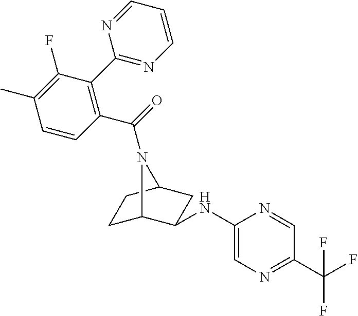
C1(NC2C3CCC(C2)N3C(=O)C2=C(C3=NC=CC=N3)C(F)=C(C)C=C2)=CN=C(C(F)(F)F)C=N1
